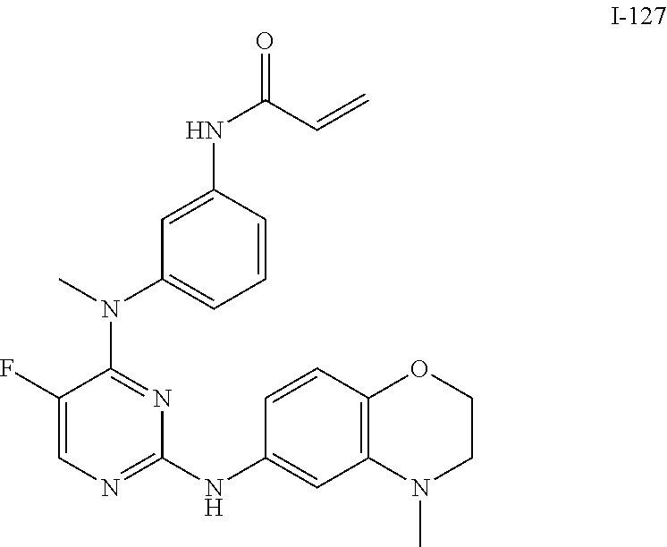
C1(F)=CN=C(NC2=CC3=C(C=C2)OCCN3C)N=C1N(C1=CC=CC(NC(C=C)=O)=C1)C
